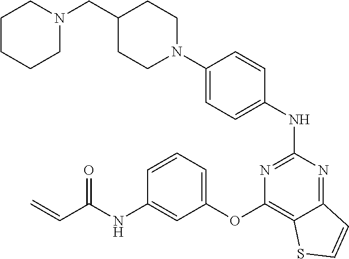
N1(C2=CC=C(NC3=NC(OC4=CC=CC(NC(C=C)=O)=C4)=C4C(=N3)C=CS4)C=C2)CCC(CN2CCCCC2)CC1
